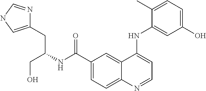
C1(C(=O)NC(CC2=CNC=N2)CO)=CC=C2C(=C1)C(NC1=CC(O)=CC=C1C)=CC=N2
